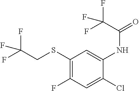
C1(SCC(F)(F)F)=C(F)C=C(Cl)C(NC(=O)C(F)(F)F)=C1
